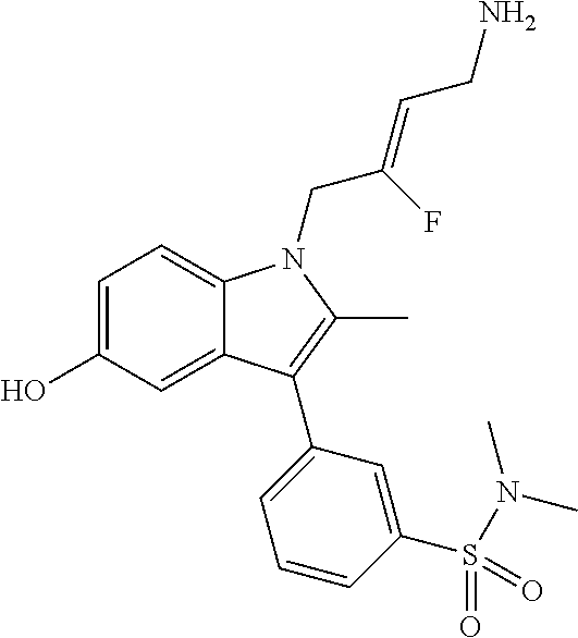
C1=C(O)C=C2C(=C1)N(CC(=CCN)F)C(C)=C2C1=CC=CC(S(N(C)C)(=O)=O)=C1
